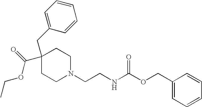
C(C1=CC=CC=C1)C1(C(=O)OCC)CCN(CCNC(OCC2=CC=CC=C2)=O)CC1
